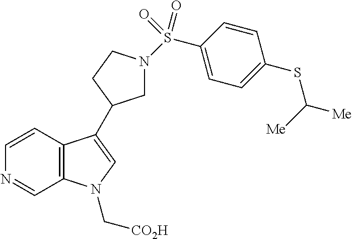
C12=C(C=CN=C1)C(C1CN(S(C3=CC=C(SC([Me])[Me])C=C3)(=O)=O)CC1)=CN2C[CO2H]
